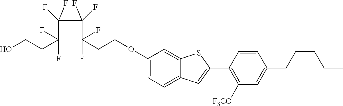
C(CC(F)(F)C(C(F)(F)C(CCOC1=CC=C2C(=C1)SC(C1=C([F3CO])C=C(CCCCC)C=C1)=C2)(F)F)(F)F)O
